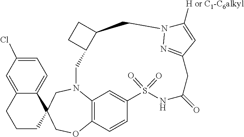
N12C3=C(C=CC(=C3)S(=O)(=O)NC(=O)CC3=NN(C([H or C1-C6alkyl])=C3)CC3C(C1)CC3)OCC1(C3=CC=C(Cl)C=C3CCC1)C2
